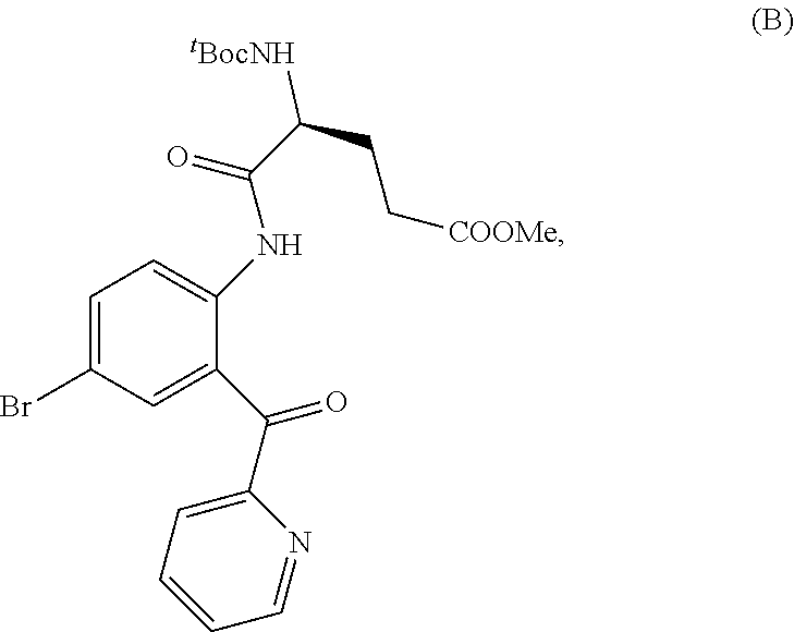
C1=C(Br)C=C(C(C2=CC=CC=N2)=O)C(NC(C(CC[COOMe])[tBocNH])=O)=C1
